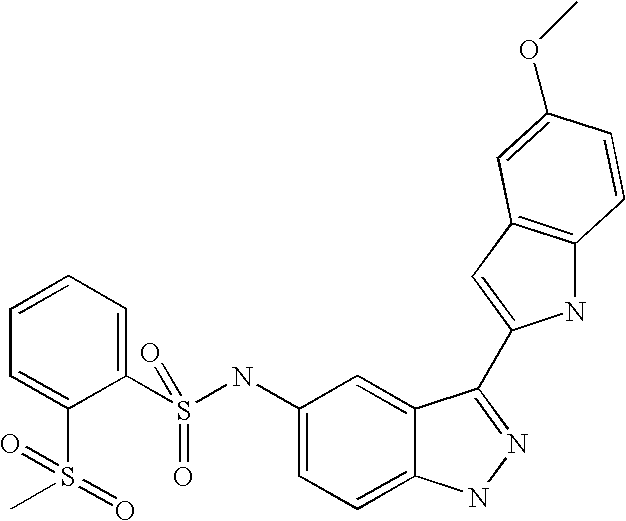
C1=CC=C(S(NC2=CC=C3C(=C2)C(C2=CC4=C(N2)C=CC(OC)=C4)=NN3)(=O)=O)C(S(C)(=O)=O)=C1
